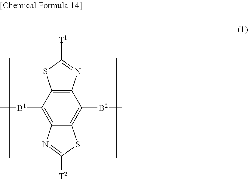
C1([B1]C)=C2C(=C([B2]C)C3=C1SC([T1])=N3)SC([T2])=N2
